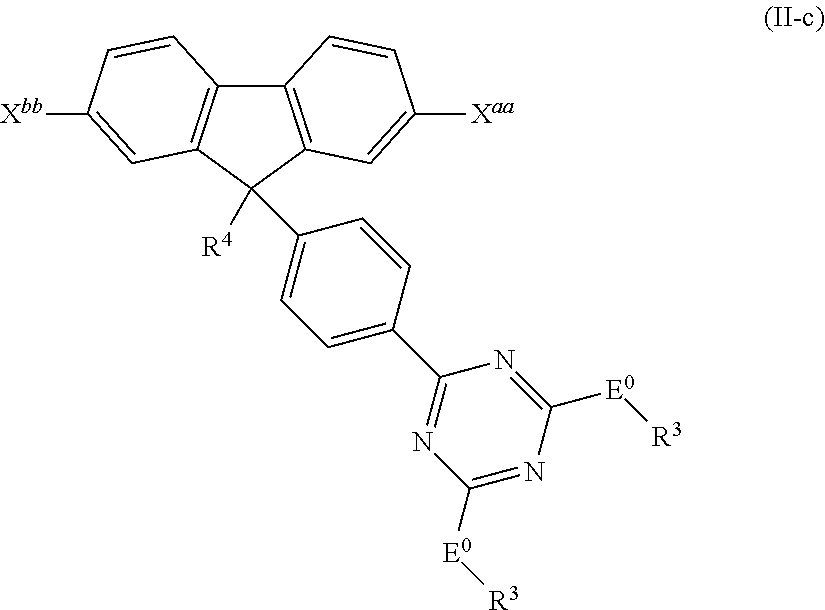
C12=C(C=C([Xaa])C=C1)C([R4])(C1=CC=C(C3=NC([E0][R3])=NC([E0][R3])=N3)C=C1)C1=C2C=CC([Xbb])=C1
